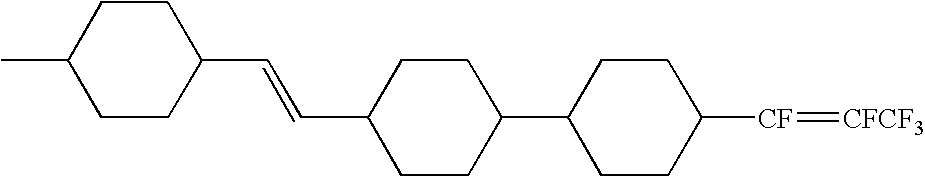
C1CC([CF]=[CFCF3])CCC1C1CCC(C=CC2CCC(C)CC2)CC1
